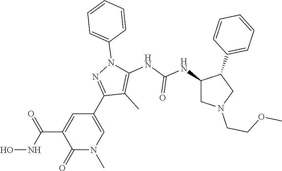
C1(C2=NN(C3=CC=CC=C3)C(NC(NC3CN(CCOC)CC3C3=CC=CC=C3)=O)=C2C)=CN(C)C(=O)C(C(NO)=O)=C1
